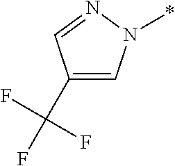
C1(C(F)(F)F)=CN(*)N=C1
